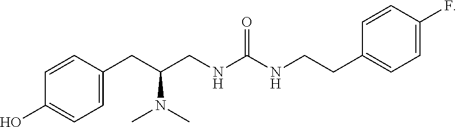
C1=CC(CC(CNC(NCCC2=CC=C(F)C=C2)=O)N(C)C)=CC=C1O
